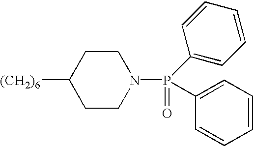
C1CN(P(C2=CC=CC=C2)(C2=CC=CC=C2)=O)CCC1[(CH2)6]
